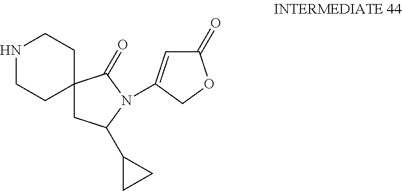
N1CCC2(CC1)CC(C1CC1)N(C1=CC(=O)OC1)C2=O
